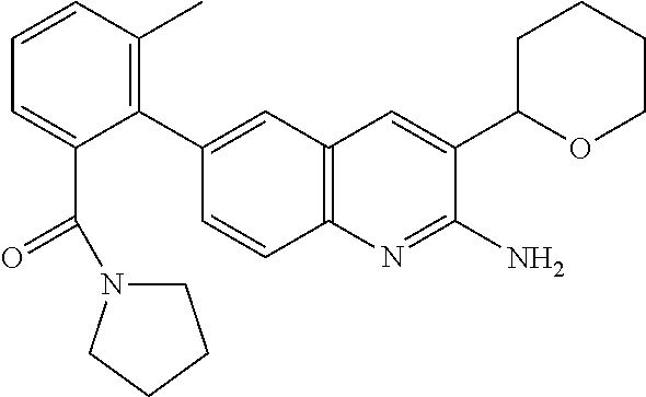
C1(C2=CC3=C(C=C2)N=C(N)C(C2OCCCC2)=C3)=C(C)C=CC=C1C(=O)N1CCCC1
